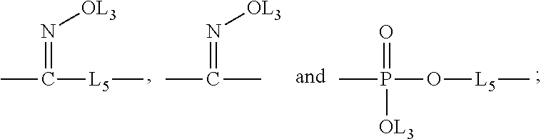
CC(=N[OL3])[L5]C.CP(=O)(O[L5]C)[OL3].CC(=N[OL3])C
